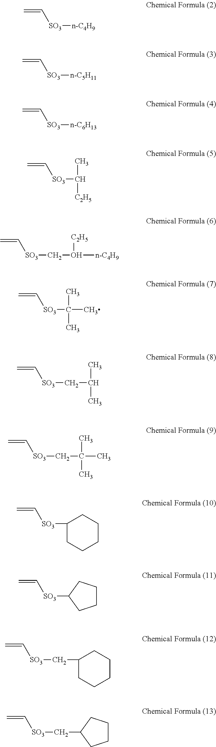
C=C[SO3][n-C4H9].C=C[SO3][n-C5H11].C=C[SO3][n-C6H13].C=C[SO3]C(C)[C2H5].C=C[SO3]CO([C2H5])[n-C4H9].C=C[SO3]C(C)(C)C.C=C[SO3]CC(C)C.C=C[SO3]CC(C)(C)C.C=C[SO3]C1CCCCC1.C=C[SO3]C1CCCC1.C=C[SO3]CC1CCCCC1.C=C[SO3]CC1CCCC1
